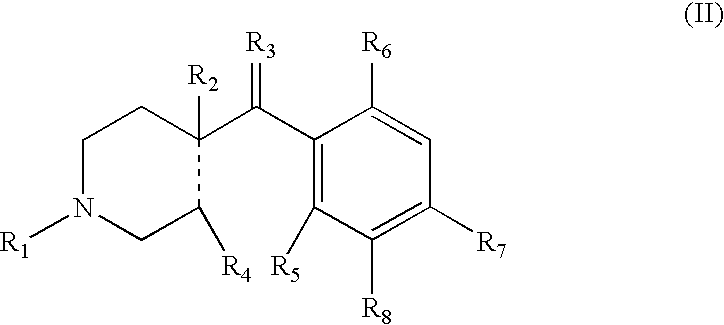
C1CC(C(C2=C([R5])C([R8])=C([R7])C=C2[R6])=[R3])([R2])C([R4])CN1[R1]
